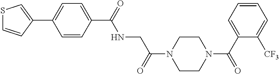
N(CC(N1CCN(C(C2=CC=CC=C2[CF3])=O)CC1)=O)C(=O)C1=CC=C(C2=CSC=C2)C=C1
